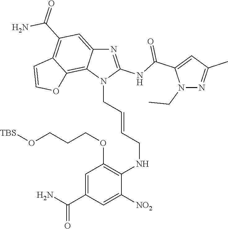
N1=C(NC(C2=CC(C)=NN2CC)=O)N(CC=CCNC2=C(OCCCO[TBS])C=C(C(N)=O)C=C2[NO2])C2=C3C(=C(C(=O)N)C=C12)C=CO3
